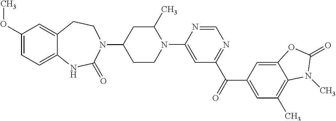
N1(C2=CC(C(=O)C3=CC(C)=C4C(=C3)OC(=O)N4C)=NC=N2)C(C)CC(N2CCC3=CC(OC)=CC=C3NC2=O)CC1
